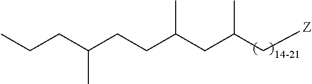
C(C(C[Z])C)C(CCC(CCC)C)C
